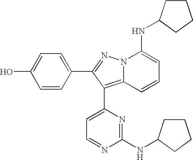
C1=CC(C2=NN3C(=C2C2=CC=NC(NC4CCCC4)=N2)C=CC=C3NC2CCCC2)=CC=C1O
